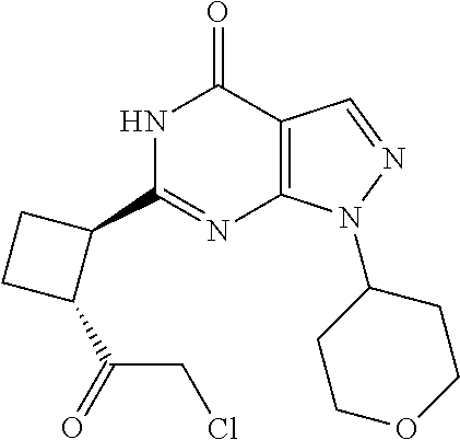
C12=C(N(C3CCOCC3)N=C1)N=C(C1CCC1C(=O)CCl)NC2=O
